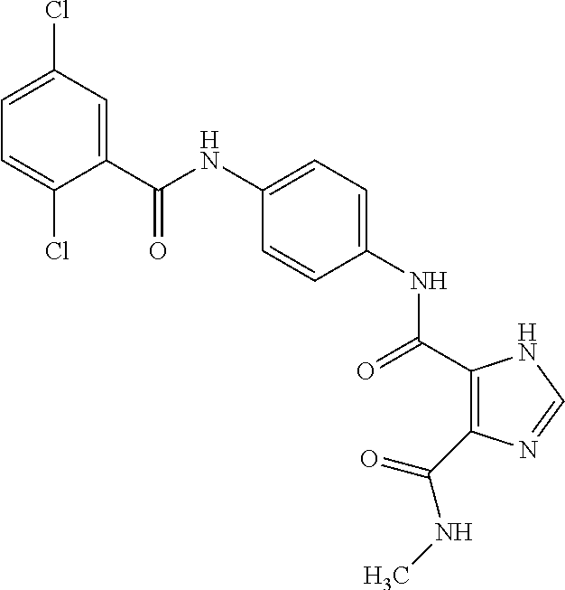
C1=C(Cl)C(C(NC2=CC=C(NC(=O)C3=C(C(NC)=O)N=CN3)C=C2)=O)=CC(Cl)=C1
